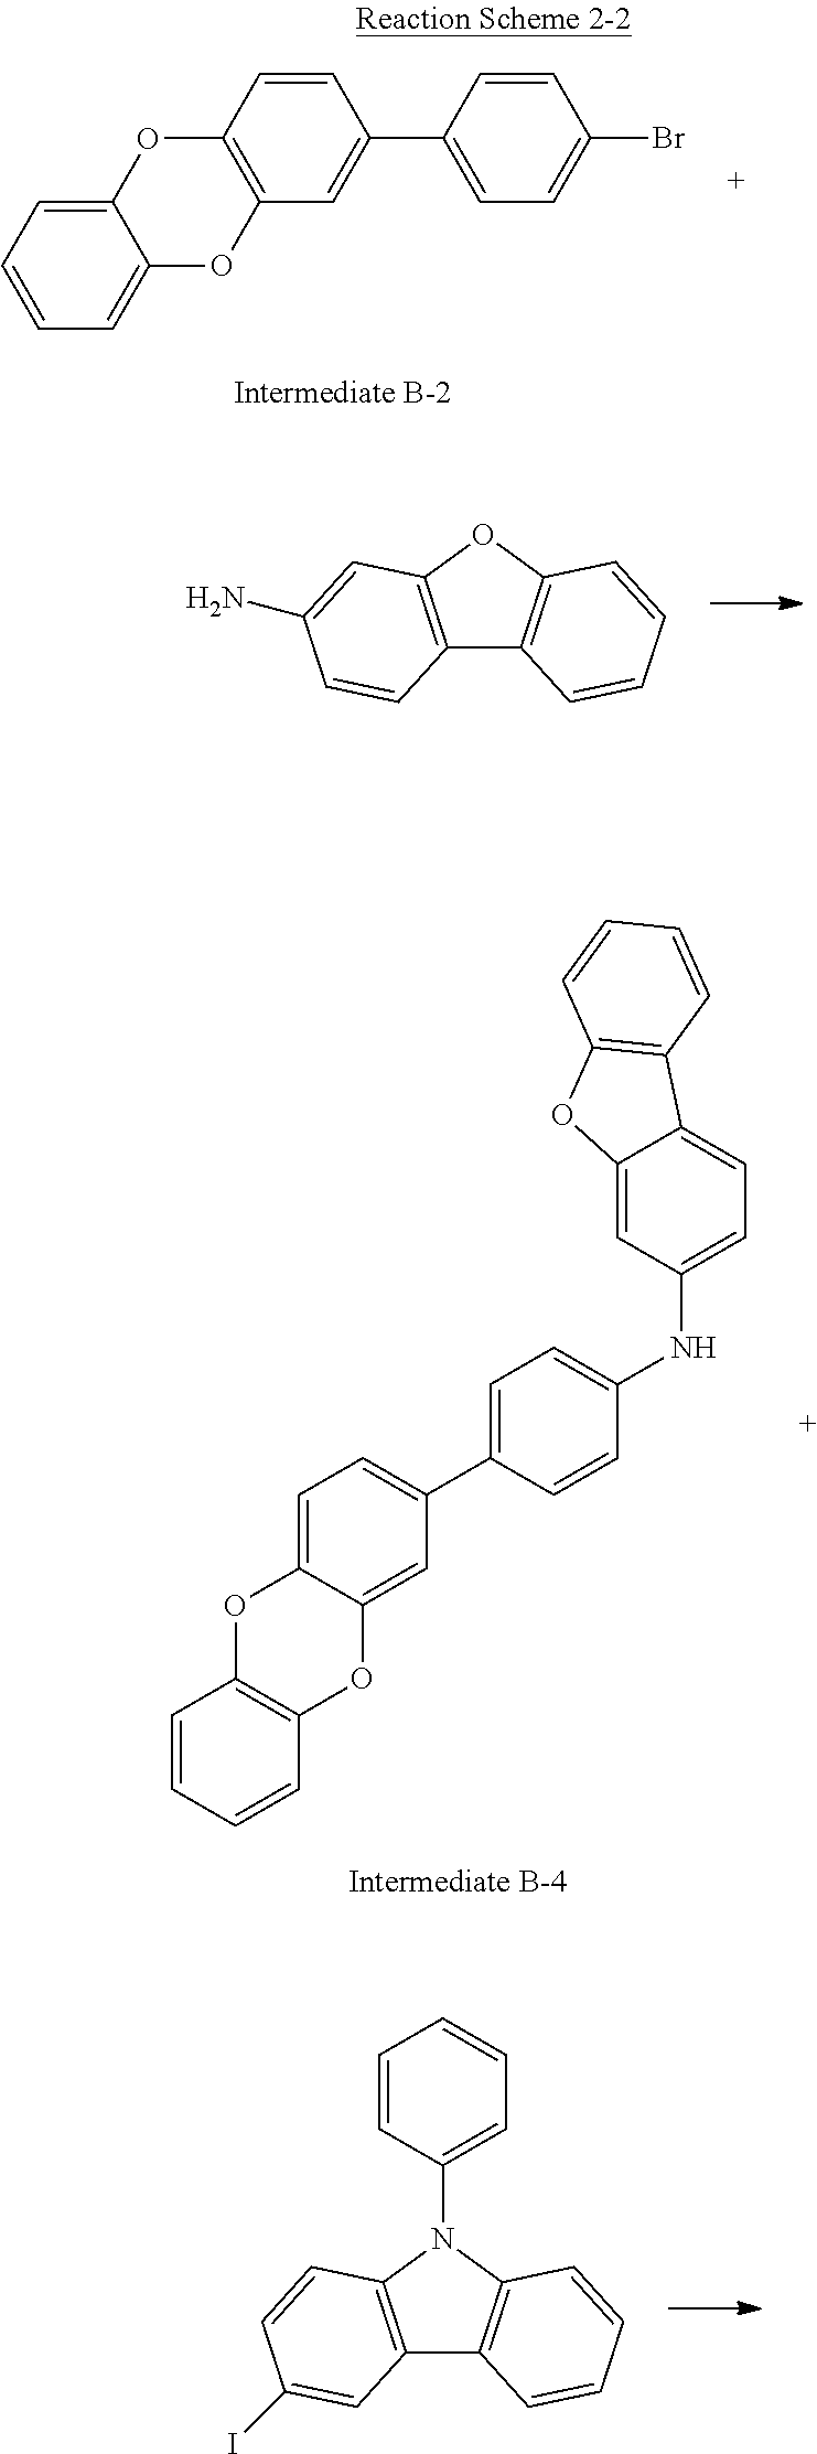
C12=C(OC3=C1C=CC=C3)C=C(N)C=C2.C12=C(N(C3=CC=CC=C3)C3=C1C=CC=C3)C=CC(I)=C2.C12=CC=CC=C1OC1=C(O2)C=CC(C2=CC=C(Br)C=C2)=C1.C1=C(C2=CC=C3C(=C2)OC2=C(O3)C=CC=C2)C=CC(NC2=CC=C3C(=C2)OC2=C3C=CC=C2)=C1
